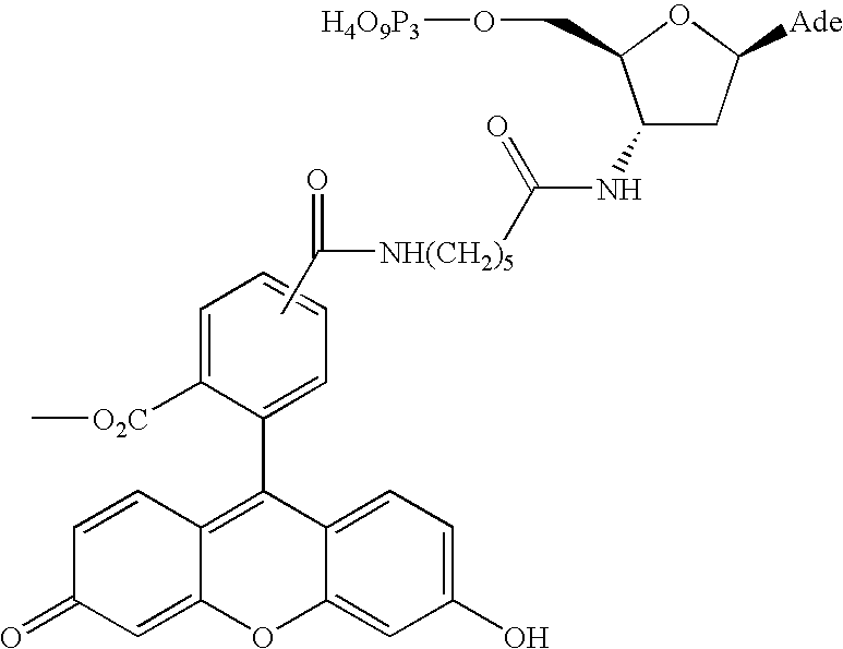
C1=CC2=C(C3=CC=CC=C3[O2C]C)C3=CC=C(O)C=C3OC2=CC1=O.CC([NH(CH2)5]C(=O)NC1CC([Ade])OC1CO[H4O9P3])=O
